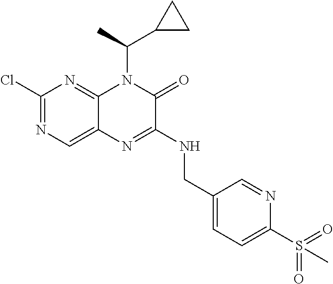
C1(Cl)=NC=C2C(=N1)N(C(C)C1CC1)C(=O)C(NCC1=CC=C(S(C)(=O)=O)N=C1)=N2
